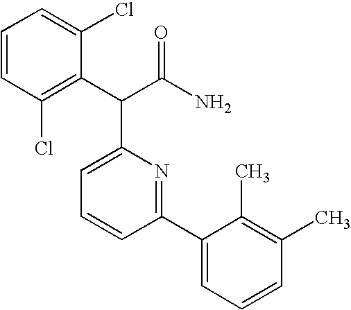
C1=CC=C(Cl)C(C(C(N)=O)C2=CC=CC(C3=CC=CC(C)=C3C)=N2)=C1Cl
